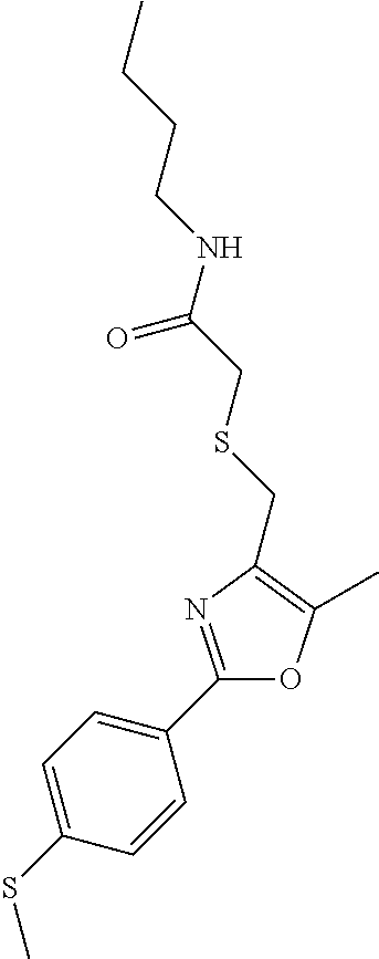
C1=C(SC)C=CC(C2=NC(CSCC(NCCCC)=O)=C(C)O2)=C1
